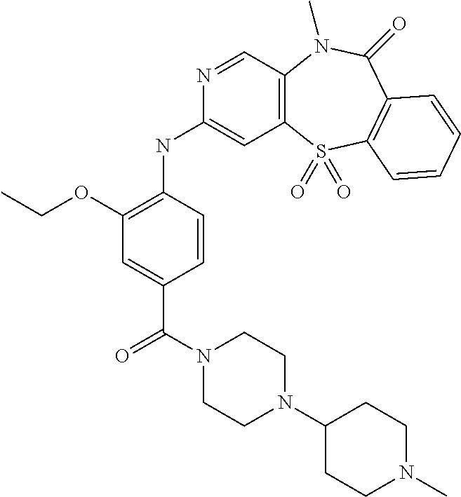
C12=C(C=NC(NC3=C(OCC)C=C(C(N4CCN(C5CCN(C)CC5)CC4)=O)C=C3)=C1)N(C)C(=O)C1=C(S2(=O)=O)C=CC=C1
